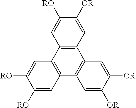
C12=C(C3=C(C4=C1C=C([OR])C([OR])=C4)C=C([RO])C([RO])=C3)C=C([RO])C([OR])=C2
